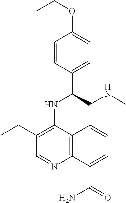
C1=CC(C(CNC)NC2=C(CC)C=NC3=C2C=CC=C3C(=O)N)=CC=C1OCC
